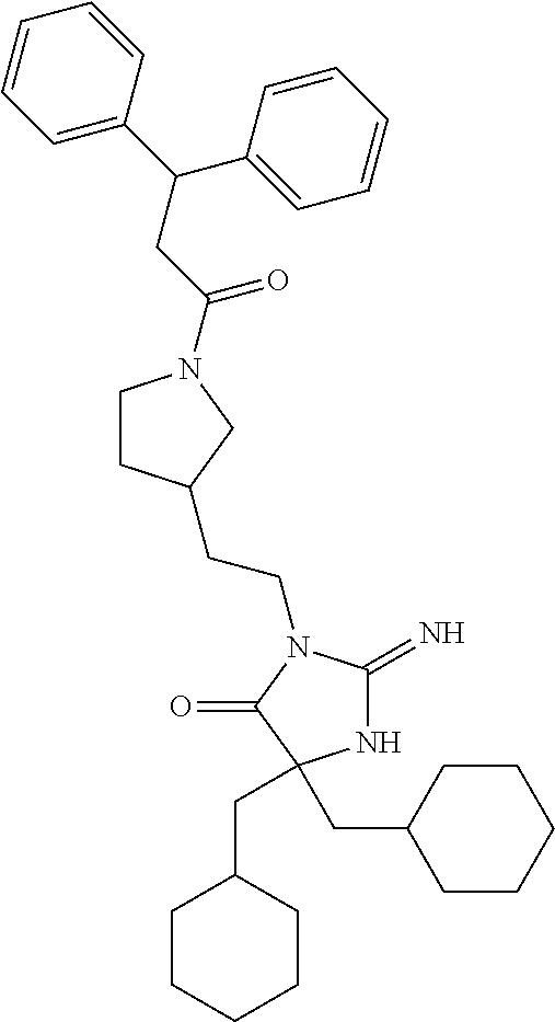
N1C(=N)N(CCC2CCN(C(CC(C3=CC=CC=C3)C3=CC=CC=C3)=O)C2)C(=O)C1(CC1CCCCC1)CC1CCCCC1
